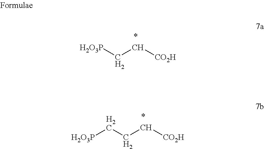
[H2O3P]CC[CO2H].[H2O3P]CCC[CO2H]
